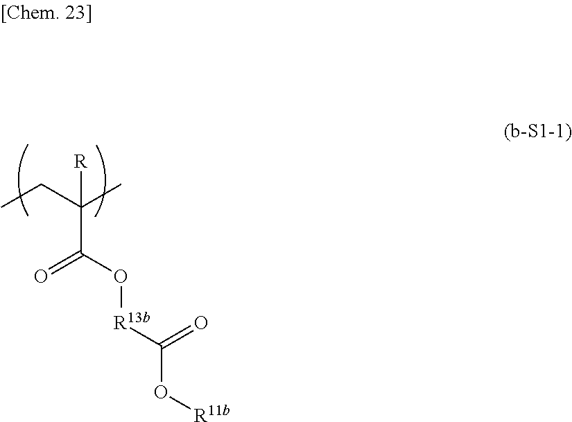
CCC(C)(C(O[R13b]C(O[R11b])=O)=O)[R]
